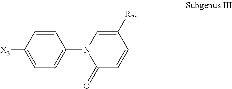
C1=C([X3])C=CC(N2C(=O)C=CC([R2])=C2)=C1
